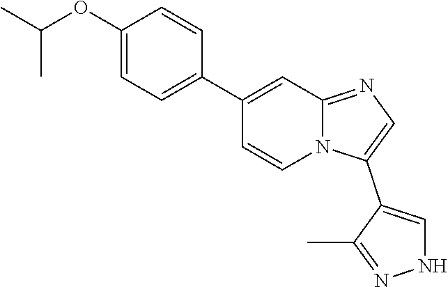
N12C(=NC=C1C1=CNN=C1C)C=C(C1=CC=C(OC(C)C)C=C1)C=C2
